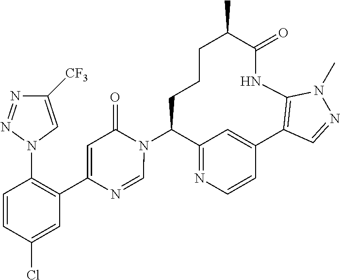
C12=NC=CC(=C1)C1=C(NC(=O)C(C)CCCC2N2C(=O)C=C(C3=C(N4C=C([CF3])N=N4)C=CC(Cl)=C3)N=C2)N(C)N=C1
